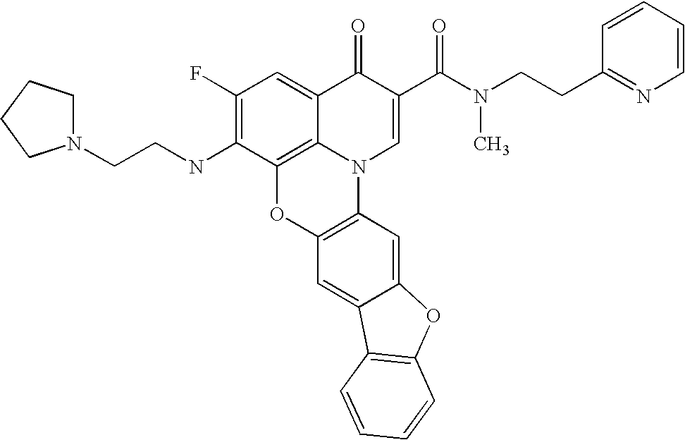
C12=C3C(=CC(F)=C1NCCN1CCCC1)C(=O)C(C(=O)N(C)CCC1=NC=CC=C1)=CN3C1=C(O2)C=C2C(=C1)OC1=C2C=CC=C1
